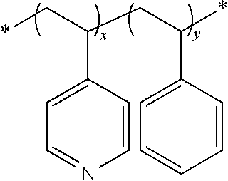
C1=NC=CC(C(C*)CC(C2=CC=CC=C2)*)=C1
